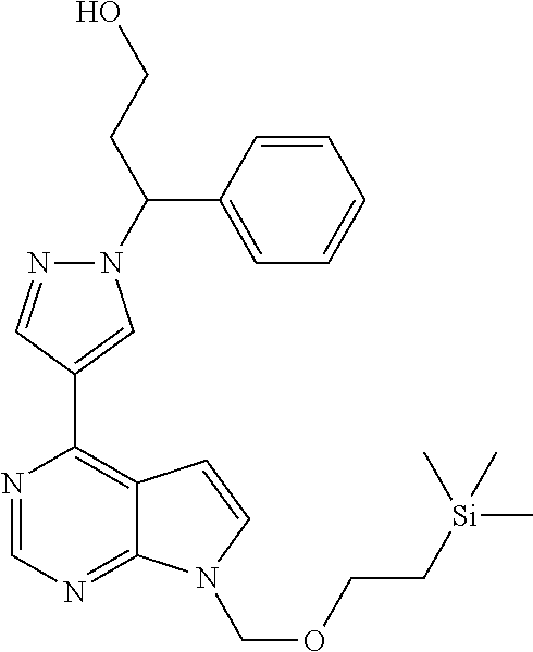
OCCC(N1N=CC(C2=C3C(=NC=N2)N(COCC[Si](C)(C)C)C=C3)=C1)C1=CC=CC=C1
